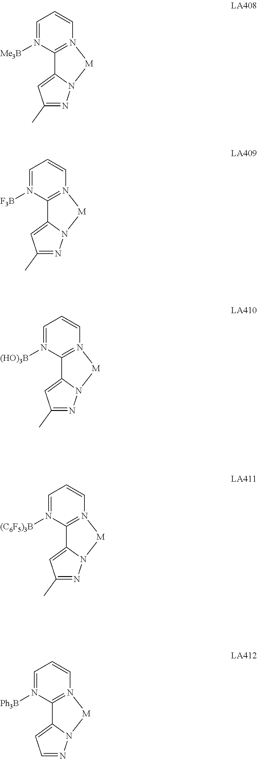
C1=N([Me3B])C2=N(C=C1)[M]N1C2=CC(C)=N1.C1=N([F3B])C2=N(C=C1)[M]N1C2=CC(C)=N1.C1=N([(HO)3B])C2=N(C=C1)[M]N1C2=CC(C)=N1.C1=N([(C6F5)3B])C2=N(C=C1)[M]N1C2=CC(C)=N1.C1=N([Ph3B])C2=N(C=C1)[M]N1C2=CC=N1
